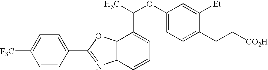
C1=C(C2=NC3=C(O2)C(C(OC2=CC=C(CC[CO2H])C([Et])=C2)C)=CC=C3)C=CC([F3C])=C1
